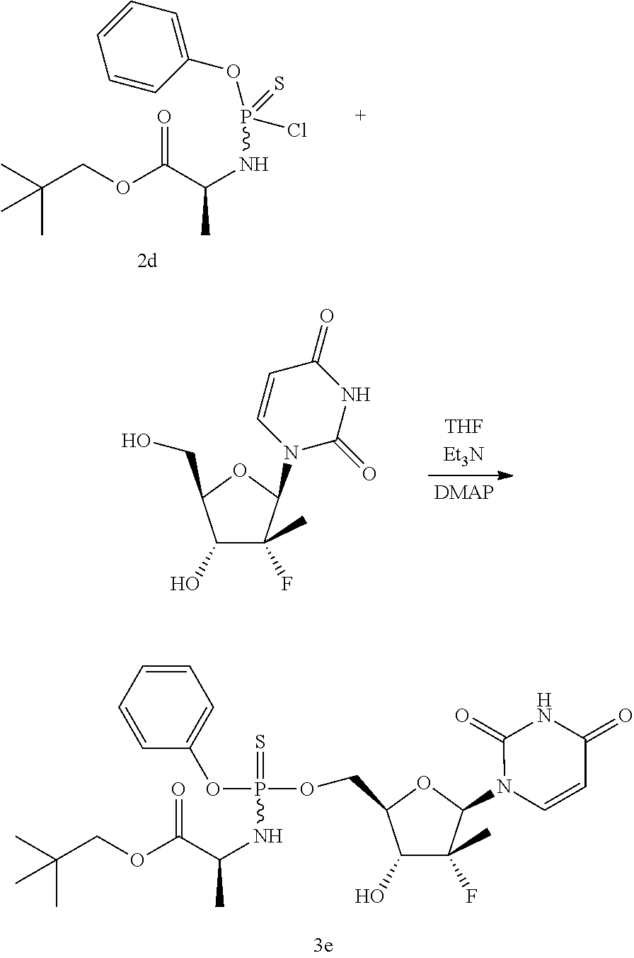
C1(O)C(C)(F)C(N2C(=O)NC(=O)C=C2)OC1CO.C1(O)C(C)(F)C(N2C=CC(=O)NC2=O)OC1COP(NC(C)C(OCC(C)(C)C)=O)(=S)OC1=CC=CC=C1.ClP(NC(C)C(OCC(C)(C)C)=O)(=S)OC1=CC=CC=C1
